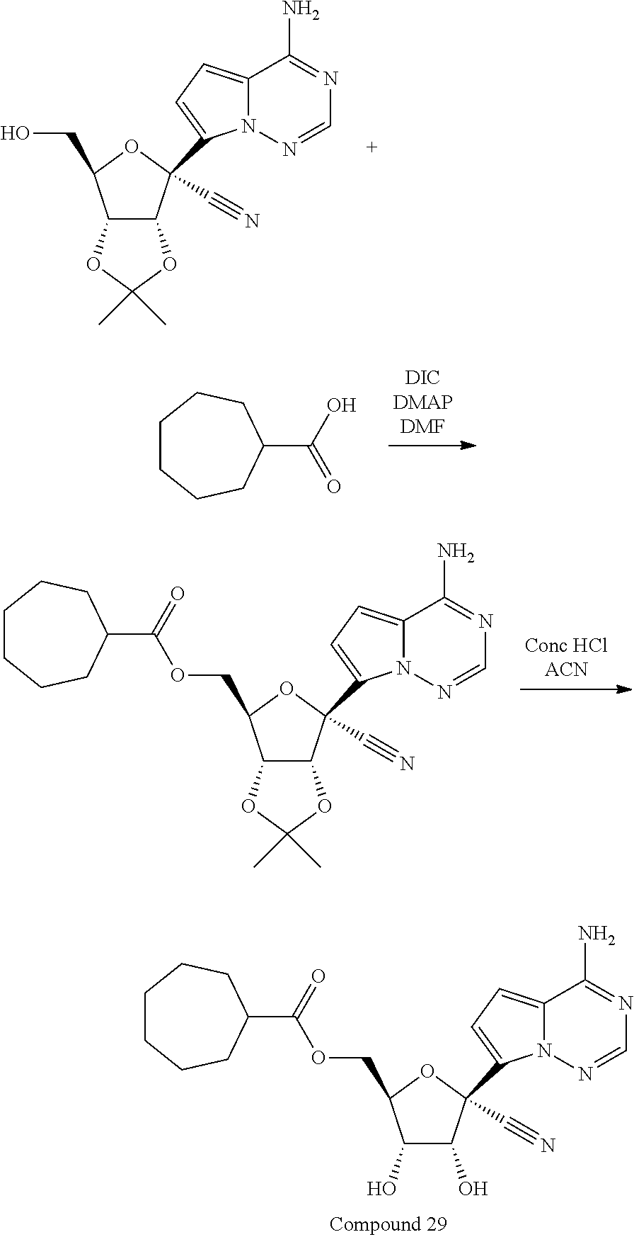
C12=CC=C(C3(C#N)C4C(C(CO)O3)OC(C)(C)O4)N1N=CN=C2N.C12=CC=C(C3(C#N)C4C(C(COC(C5CCCCCC5)=O)O3)OC(C)(C)O4)N1N=CN=C2N.C1CCCC(C(O)=O)CC1.C12=CC=C(C3(C#N)C(O)C(O)C(COC(C4CCCCCC4)=O)O3)N1N=CN=C2N
